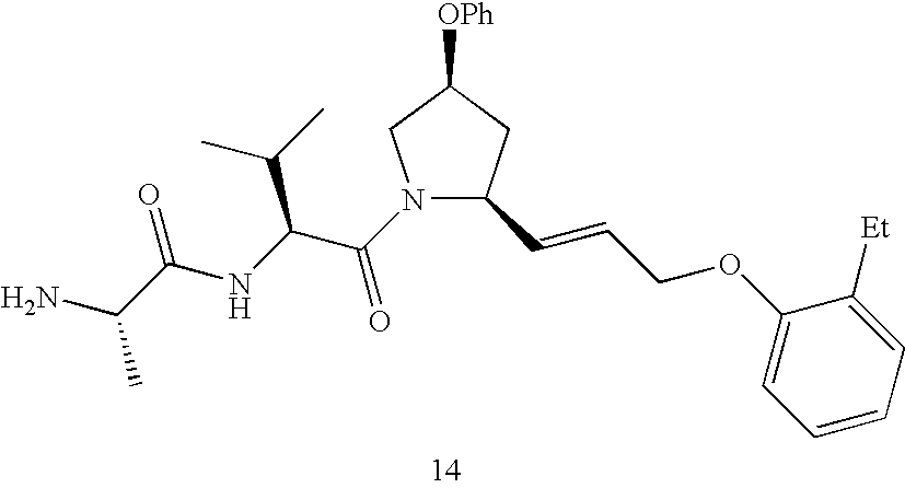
N1(C(C(C(C)C)NC(C(N)C)=O)=O)C(C=CCOC2=CC=CC=C2[Et])CC([OPh])C1
